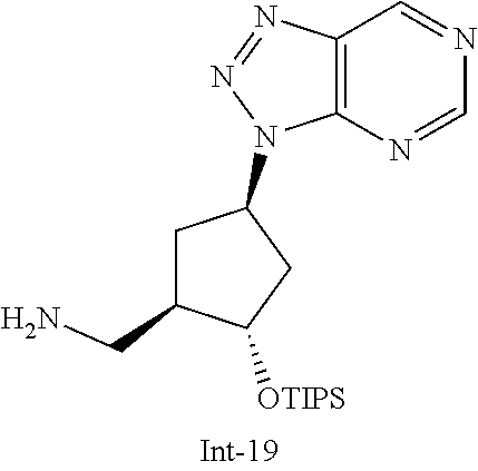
C12=C(N=CN=C1)N(C1CC(CN)C([OTIPS])C1)N=N2
